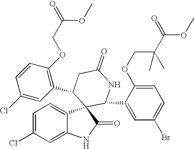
C1=C(Cl)C=C2C(=C1)C1(C(=O)N2)C(C2=CC(Br)=CC=C2OCC(C(OC)=O)(C)C)NC(=O)CC1C1=C(OCC(OC)=O)C=CC(Cl)=C1
